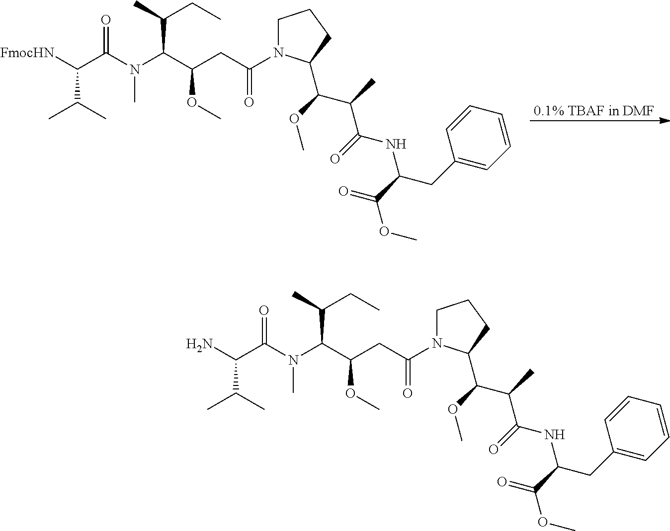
C1N(C(CC(C(N(C(C(N)C(C)C)=O)C)C(C)CC)OC)=O)C(C(OC)C(C)C(=O)NC(CC2=CC=CC=C2)C(=O)OC)CC1.[0.1% TBAF in DMF].C1N(C(CC(C(N(C(C([FmocHN])C(C)C)=O)C)C(C)CC)OC)=O)C(C(OC)C(C)C(=O)NC(CC2=CC=CC=C2)C(=O)OC)CC1
